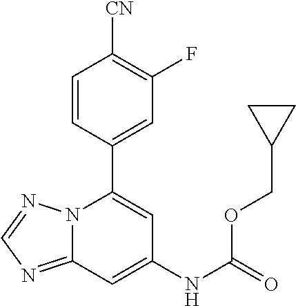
C12=NC=NN1C(C1=CC(F)=C([CN])C=C1)=CC(NC(=O)OCC1CC1)=C2
